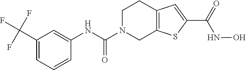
C1(NC(N2CC3=C(CC2)C=C(C(=O)NO)S3)=O)=CC(C(F)(F)F)=CC=C1
